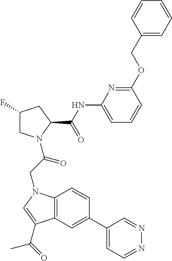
C1(C2=CC3=C(C=C2)N(CC(=O)N2CC(F)CC2C(NC2=CC=CC(OCC4=CC=CC=C4)=N2)=O)C=C3C(=O)C)=CC=NN=C1
